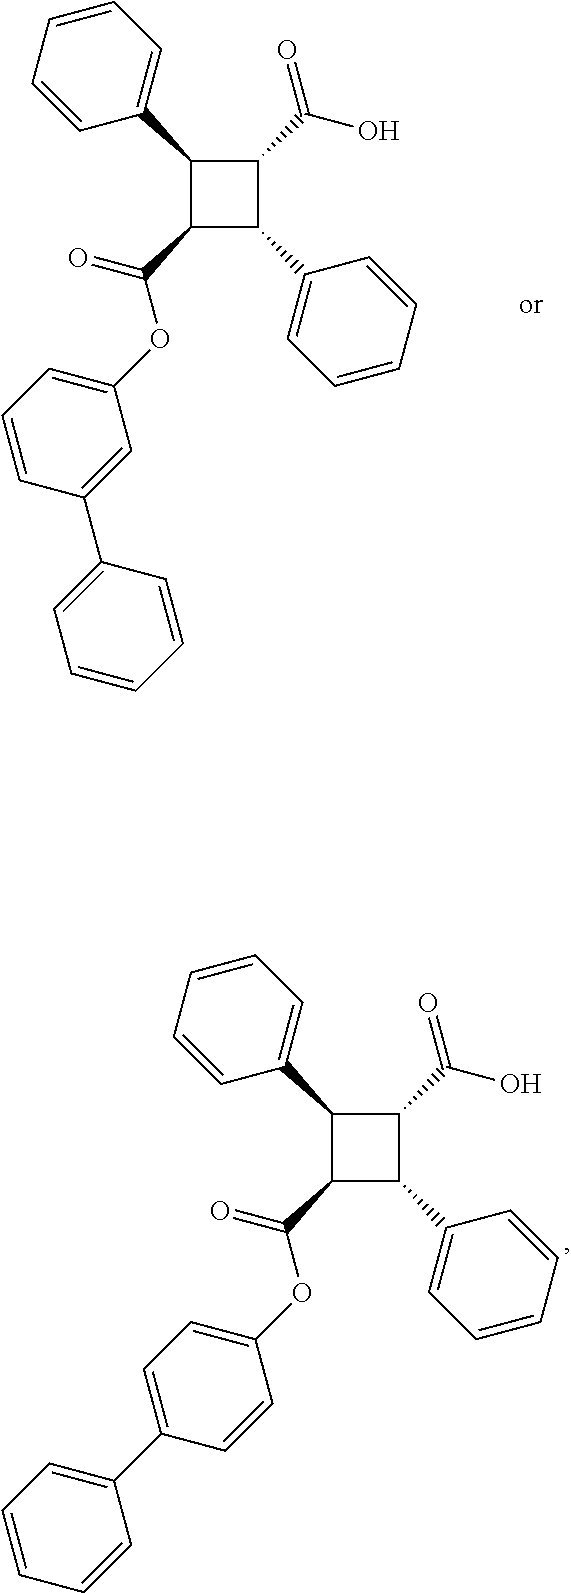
C1(C2=CC=CC=C2)C(C(=O)O)C(C2=CC=CC=C2)C1C(OC1=CC=C(C2=CC=CC=C2)C=C1)=O.C1(C2=CC=CC=C2)C(C(O)=O)C(C2=CC=CC=C2)C1C(OC1=CC=CC(C2=CC=CC=C2)=C1)=O
